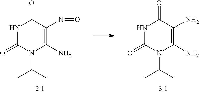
N1C(=O)N(C(C)C)C(N)=C(N)C1=O.N1C(=O)N(C(C)C)C(N)=C(N=O)C1=O
